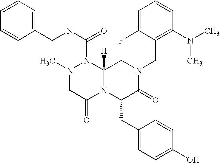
C1=CC(CNC(=O)N2N(C)CC(=O)N3C2([H])CN(CC2=C(N(C)C)C=CC=C2F)C(=O)C3CC2=CC=C(O)C=C2)=CC=C1
